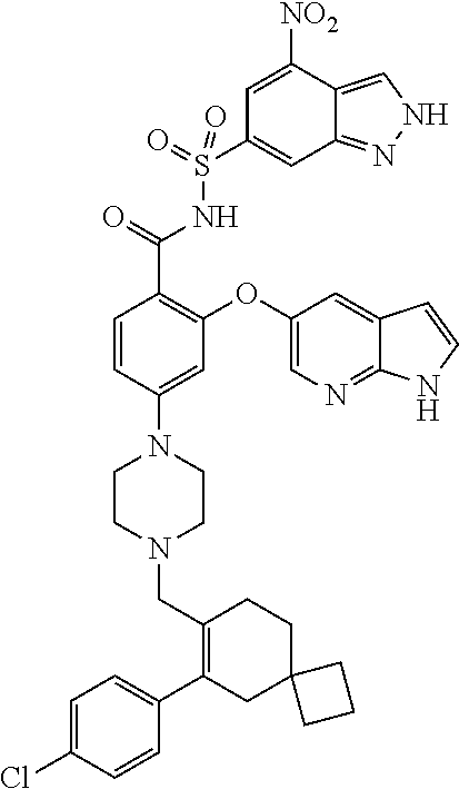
C1=C(Cl)C=CC(C2=C(CN3CCN(C4=CC(OC5=CN=C6C(=C5)C=CN6)=C(C(=O)NS(C5=CC6=NNC=C6C([NO2])=C5)(=O)=O)C=C4)CC3)CCC3(C2)CCC3)=C1
